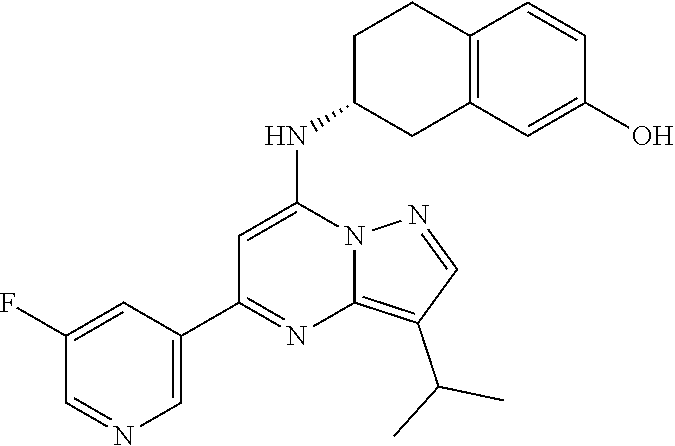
C1=C(C2=NC3=C(C(C)C)C=NN3C(NC3CC4=C(CC3)C=CC(O)=C4)=C2)C=C(F)C=N1
